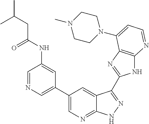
C1=NC=C(C2=CN=C3C(=C2)C(C2=NC4=C(N2)N=CC=C4N2CCN(C)CC2)=NN3)C=C1NC(CC(C)C)=O
